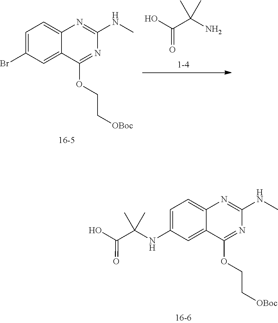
C1=C(NC(C(=O)O)(C)C)C=C2C(=C1)N=C(NC)N=C2OCC[OBoc].OC(C(N)(C)C)=O.C1=C(Br)C=C2C(=C1)N=C(NC)N=C2OCC[OBoc]
